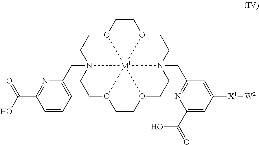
O12CCO3CCN4(CC5=NC(C(O)=O)=CC([X1][W2])=C5)CCO5CCO6CCN(CC7=CC=CC(C(O)=O)=N7)(CC1)[M1]23456
